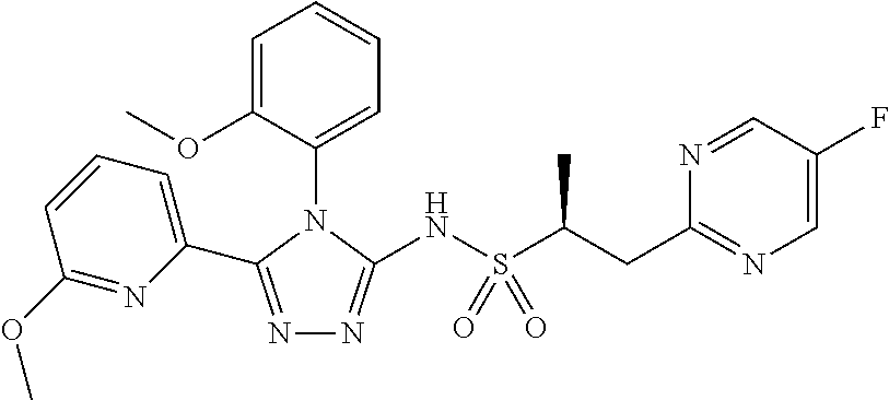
N1=C(C2=CC=CC(OC)=N2)N(C2=CC=CC=C2OC)C(NS(C(C)CC2=NC=C(F)C=N2)(=O)=O)=N1
